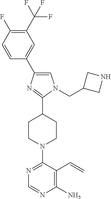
C1=C(C2=CC(C(F)(F)F)=C(F)C=C2)N=C(C2CCN(C3=NC=NC(N)=C3C=C)CC2)N1CC1CNC1
